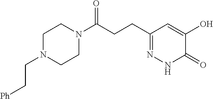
C(CCC1=NNC(=O)C(O)=C1)(=O)N1CCN(CC[Ph])CC1
